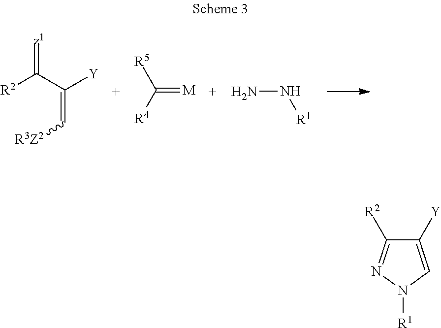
[R2]C(C(=C[R3Z2])[Y])=[z1].C(=[M])([R4])[R5].NN[R1].C1([Y])=CN([R1])N=C1[R2]
